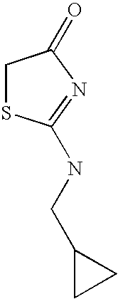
C1SC(NCC2CC2)=NC1=O
